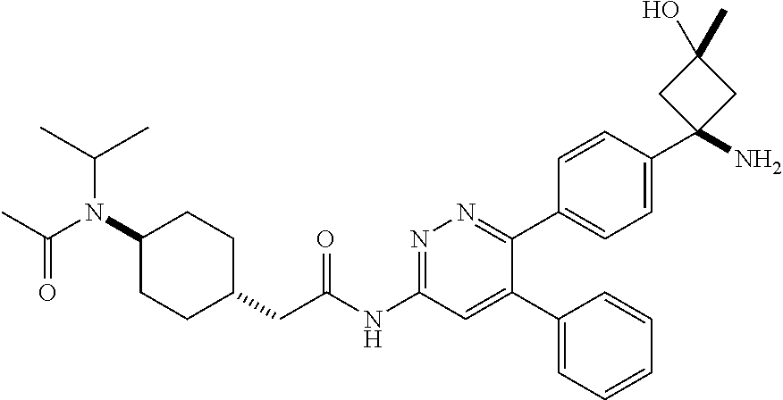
C1(N(C(C)=O)C(C)C)CCC(CC(NC2=NN=C(C3=CC=C(C4(N)CC(C)(O)C4)C=C3)C(C3=CC=CC=C3)=C2)=O)CC1
